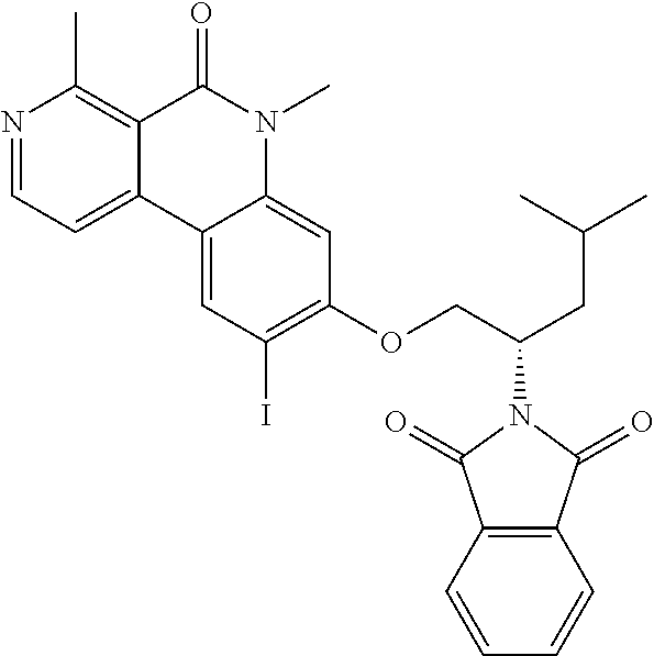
N1=CC=C2C(=C1C)C(=O)N(C)C1=CC(OCC(CC(C)C)N3C(=O)C4=C(C3=O)C=CC=C4)=C(I)C=C21
